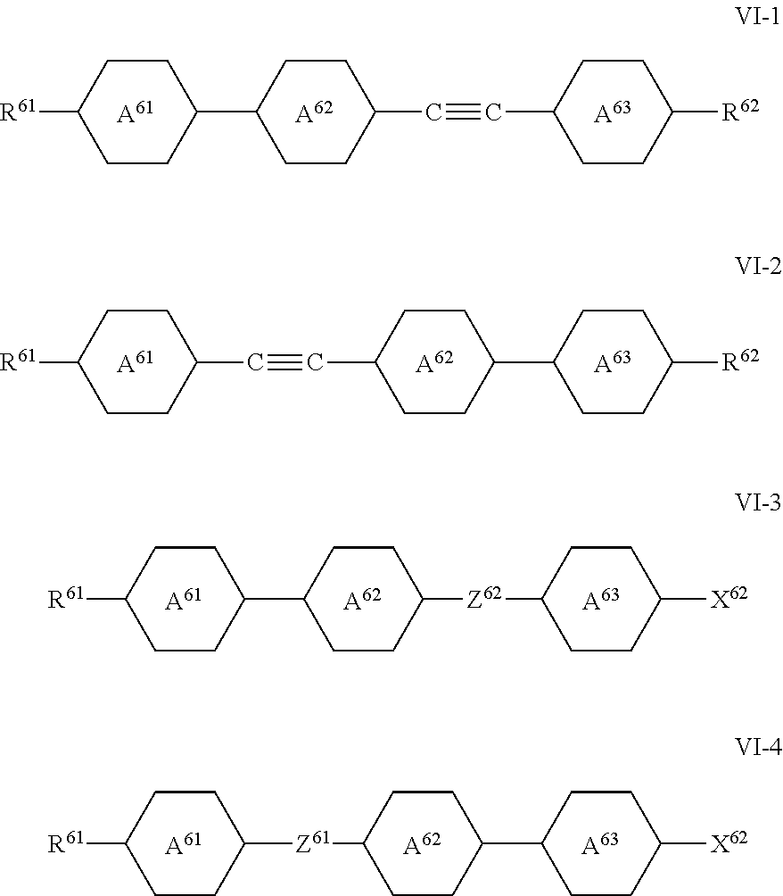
C1CC(C2CCC(C#CC3CCC([R62])CC3)CC2)CCC1[R61].[A61].[A62].[A63].[A61].C1CC(C#CC2CCC(C3CCC([R62])CC3)CC2)CCC1[R61].[A62].[A63].[A61].C1CC(C2CCC([Z62]C3CCC([X62])CC3)CC2)CCC1[R61].[A62].[A63].[A61].C1CC([Z61]C2CCC(C3CCC([X62])CC3)CC2)CCC1[R61].[A62].[A63]
